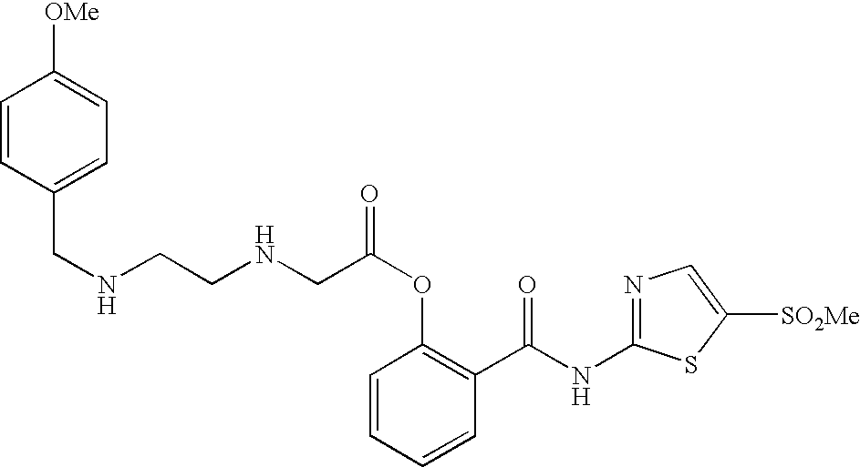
C1=CC=CC(C(NC2=NC=C([SO2Me])S2)=O)=C1OC(=O)CNCCNCC1=CC=C([OMe])C=C1
